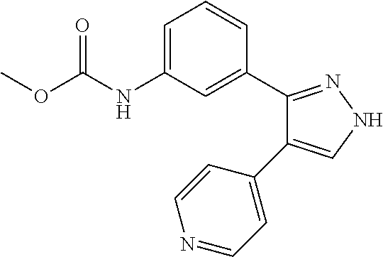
N(C1=CC=CC(C2=NNC=C2C2=CC=NC=C2)=C1)C(OC)=O
